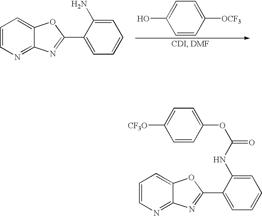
C1=CN=C2C(=C1)OC(C1=CC=CC=C1N)=N2.C1=C(O)C=CC([OCF3])=C1.C1=CN=C2C(=C1)OC(C1=CC=CC=C1NC(OC1=CC=C([CF3O])C=C1)=O)=N2
